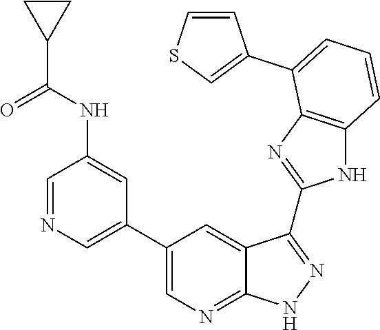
C1=NC=C(C2=CN=C3C(=C2)C(C2=NC4=C(N2)C=CC=C4C2=CSC=C2)=NN3)C=C1NC(C1CC1)=O
